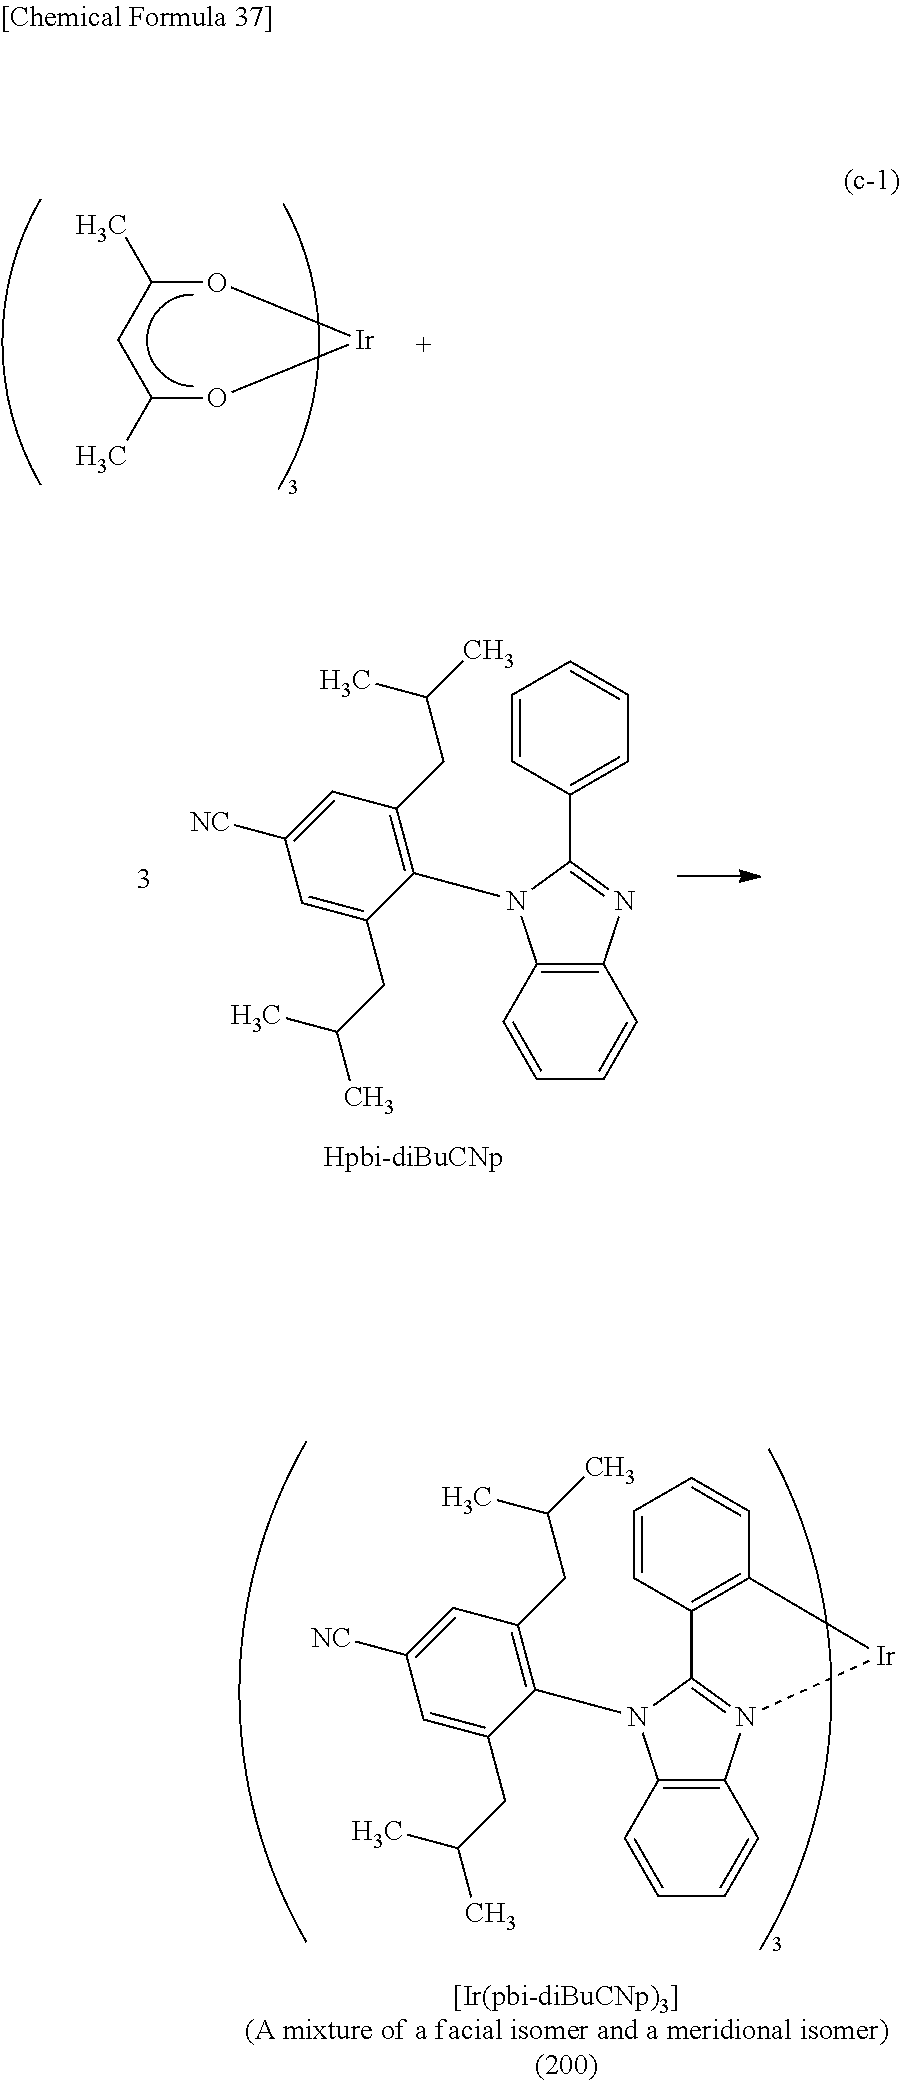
C1(C)O[Ir]OC(C)C1.C12=C(C=CC=C1)N(C1=C(CC(C)C)C=C([NC])C=C1CC(C)C)C1=N2[Ir]C2=C1C=CC=C2.C12=C(C=CC=C1)N(C1=C(CC(C)C)C=C([NC])C=C1CC(C)C)C(C1=CC=CC=C1)=N2
